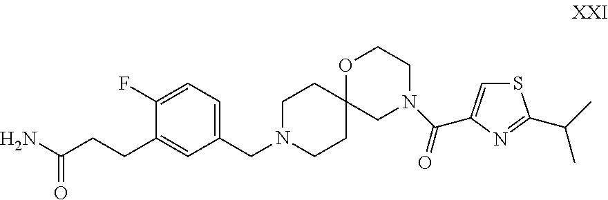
C1(F)=CC=C(CN2CCC3(CC2)CN(C(=O)C2=CSC(C(C)C)=N2)CCO3)C=C1CCC(N)=O
